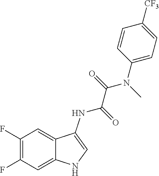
C1(F)=C(F)C=C2C(=C1)C(NC(C(N(C1=CC=C([CF3])C=C1)C)=O)=O)=CN2
